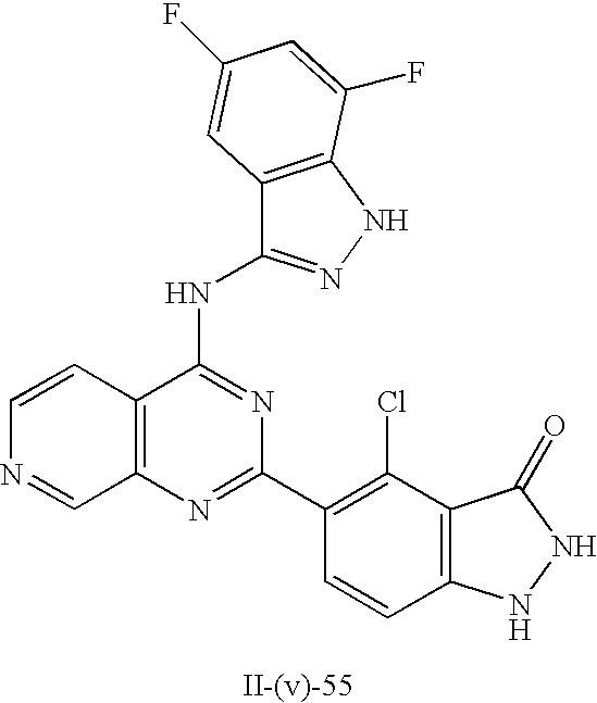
C12=C(N=C(C3=C(Cl)C4=C(C=C3)NNC4=O)N=C1NC1=NNC3=C1C=C(F)C=C3F)C=NC=C2
